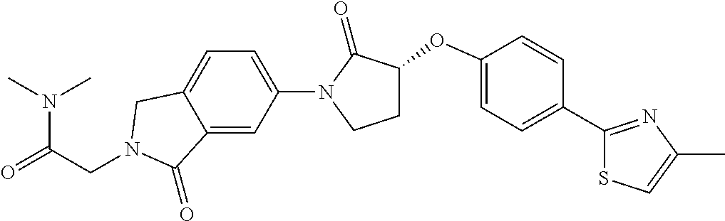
N(C(=O)CN1CC2=CC=C(N3C(=O)C(OC4=CC=C(C5=NC(C)=CS5)C=C4)CC3)C=C2C1=O)(C)C
